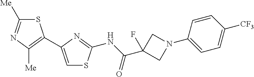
C1([Me])=NC([Me])=C(C2=CSC(NC(C3(F)CN(C4=CC=C([CF3])C=C4)C3)=O)=N2)S1
